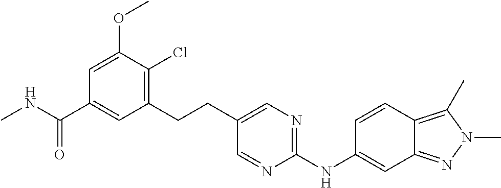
CNC(C1=CC(CCC2=CN=C(NC3=CC4=NN(C)C(C)=C4C=C3)N=C2)=C(Cl)C(OC)=C1)=O
